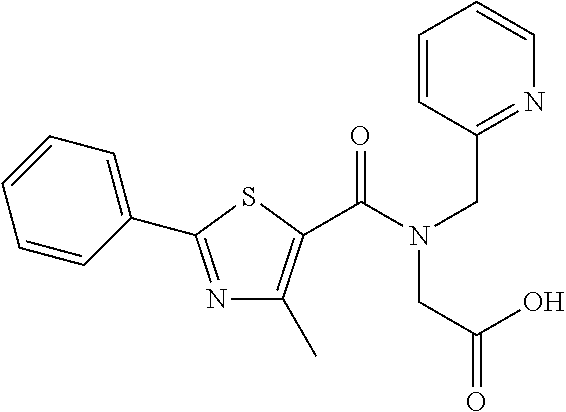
N1=C(C2=CC=CC=C2)SC(C(N(CC2=NC=CC=C2)CC(=O)O)=O)=C1C
